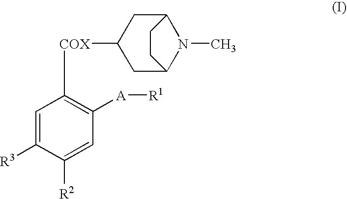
C1=C([R3])C([R2])=CC([A][R1])=C1[COX]C1CC2N(C)C(C1)CC2
